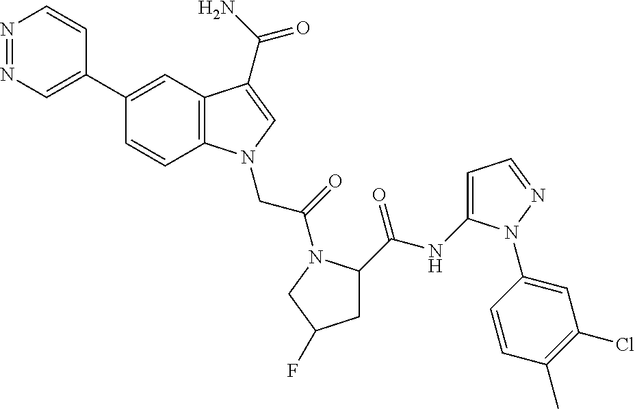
N1=NC=C(C2=CC3=C(C=C2)N(CC(=O)N2C(C(NC4=CC=NN4C4=CC(Cl)=C(C)C=C4)=O)CC(F)C2)C=C3C(N)=O)C=C1
